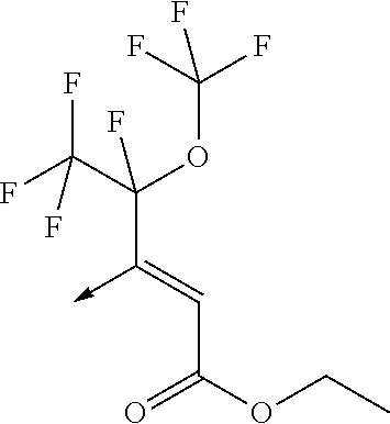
C(C(OCC)=O)=C(->C)C(C(F)(F)F)(OC(F)(F)F)F
